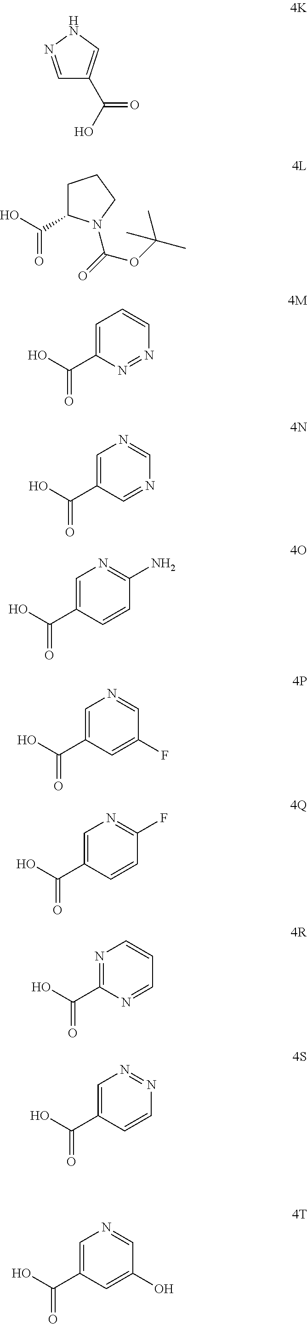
C1=NNC=C1C(O)=O.C1C(C(O)=O)N(C(OC(C)(C)C)=O)CC1.C1=C(C(=O)O)N=NC=C1.C1=C(C(=O)O)C=NC=N1.C1=C(C(=O)O)C=CC(N)=N1.C1=C(C(=O)O)C=C(F)C=N1.C1=C(C(=O)O)C=CC(F)=N1.N1=C(C(=O)O)N=CC=C1.C1=C(C(=O)O)C=CN=N1.C1=C(C(=O)O)C=C(O)C=N1
